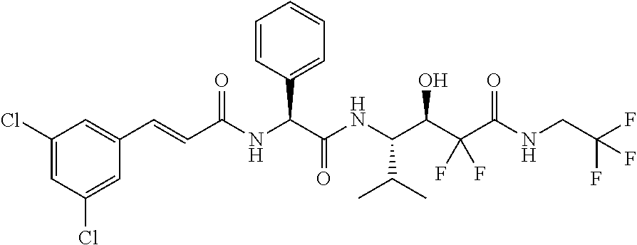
N(C(C(NC(C(C(C(NCC(F)(F)F)=O)(F)F)O)C(C)C)=O)C1=CC=CC=C1)C(C=CC1=CC(Cl)=CC(Cl)=C1)=O
